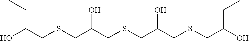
OC(CSCC(CSCC(CSCC(O)CC)O)O)CC
